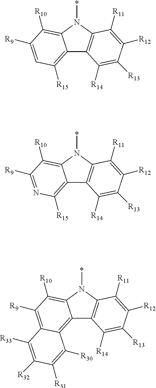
C12=C([R15])C=C([R9])C([R10])=C1N(*)C1=C2C([R14])=C([R13])C([R12])=C1[R11].C12=C([R15])N=C([R9])C([R10])=C1N(*)C1=C2C([R14])=C([R13])C([R12])=C1[R11].C12=C3C(=C([R9])C([R10])=C1N(*)C1=C2C([R14])=C([R13])C([R12])=C1[R11])C([R33])=C([R32])C([R31])=C3[R30]
